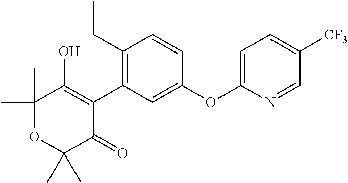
C1(C)(C)OC(C)(C)C(=O)C(C2=C(CC)C=CC(OC3=CC=C([CF3])C=N3)=C2)=C1O
